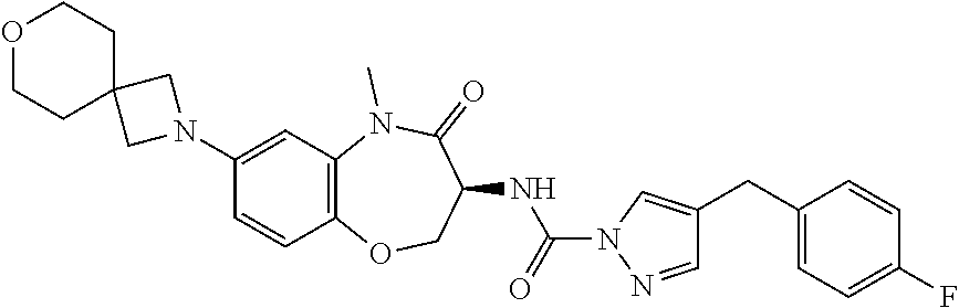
C1(N2CC3(C2)CCOCC3)=CC2=C(C=C1)OCC(NC(N1N=CC(CC3=CC=C(F)C=C3)=C1)=O)C(=O)N2C
